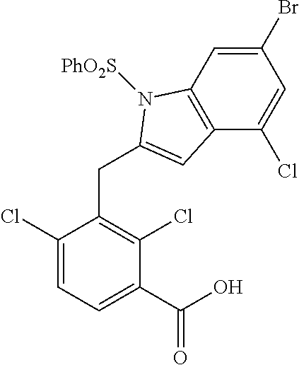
C1(Br)=CC2=C(C(Cl)=C1)C=C(CC1=C(Cl)C(C(O)=O)=CC=C1Cl)N2[PhO2S]
